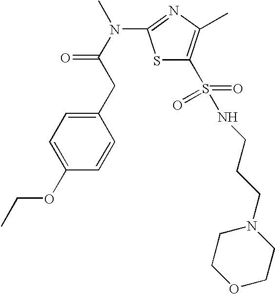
S1C(S(=O)(NCCCN2CCOCC2)=O)=C(C)N=C1N(C(CC1=CC=C(OCC)C=C1)=O)C
